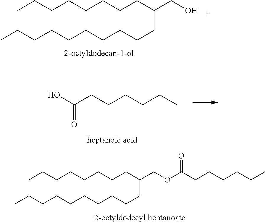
CCCCCCCCC(CO)CCCCCCCCCC.OC(CCCCCC)=O.CCCCCCCCC(COC(CCCCCC)=O)CCCCCCCCCC
